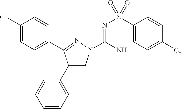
C1(Cl)=CC=C(C2=NN(C(NC)=NS(C3=CC=C(Cl)C=C3)(=O)=O)CC2C2=CC=CC=C2)C=C1
